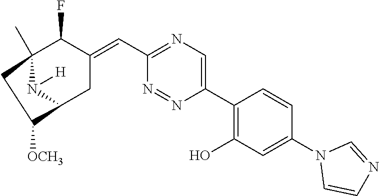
C12(C)N([H])C(CC(=CC3=NC=C(C4=C(O)C=C(N5C=CN=C5)C=C4)N=N3)C1F)C([OCH3])C2
